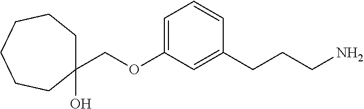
OC1(COC2=CC=CC(CCCN)=C2)CCCCCC1
